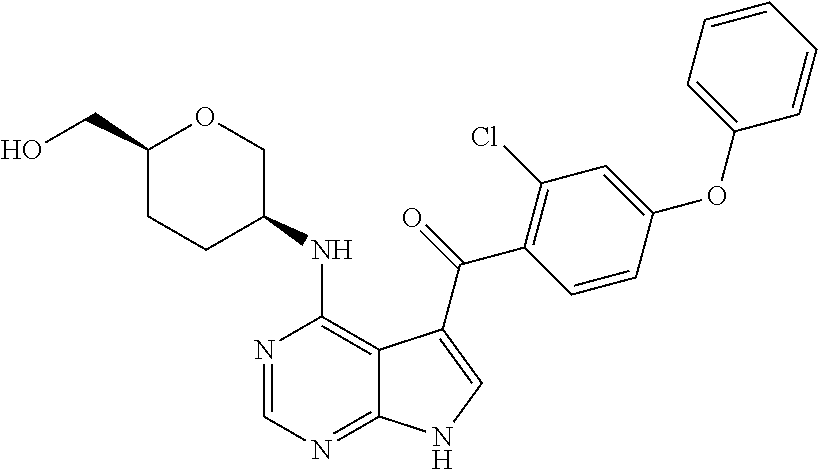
C1(CO)CCC(NC2=C3C(=NC=N2)NC=C3C(=O)C2=C(Cl)C=C(OC3=CC=CC=C3)C=C2)CO1
